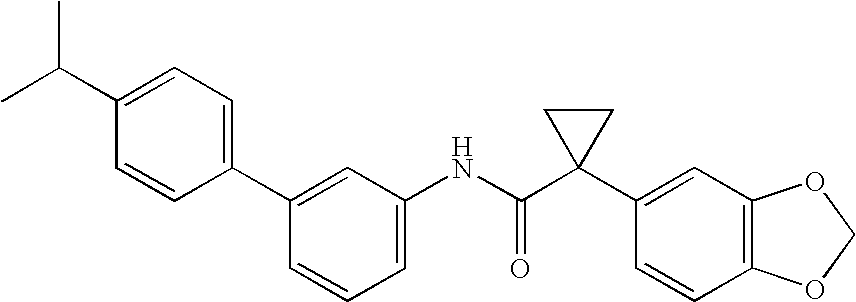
C1(C2=CC=C(C(C)C)C=C2)=CC(NC(C2(C3=CC4=C(C=C3)OCO4)CC2)=O)=CC=C1
